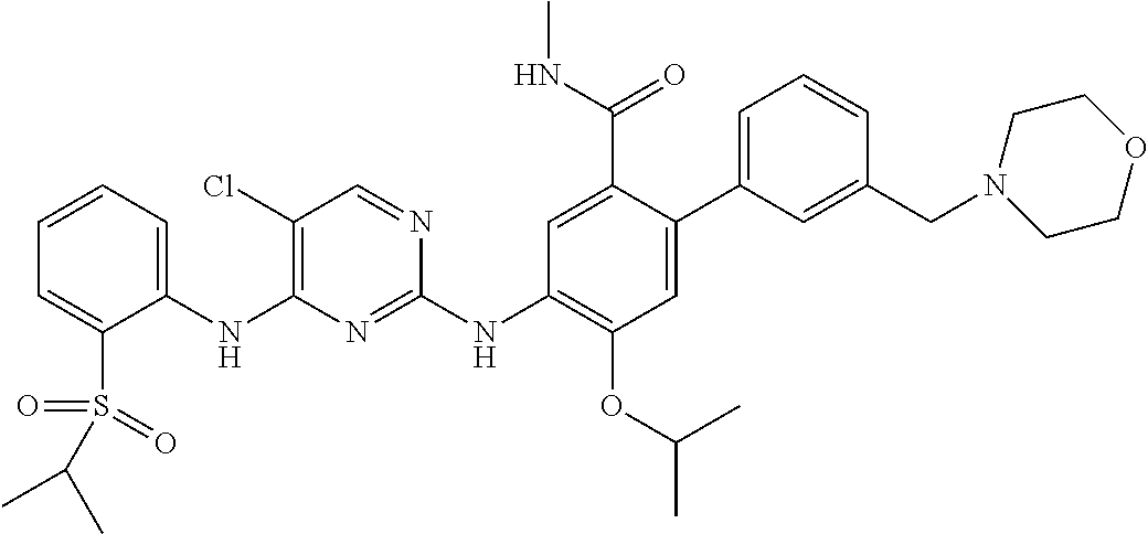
C1(NC2=C(Cl)C=NC(NC3=C(OC(C)C)C=C(C4=CC=CC(CN5CCOCC5)=C4)C(C(NC)=O)=C3)=N2)=CC=CC=C1S(=O)(=O)C(C)C
